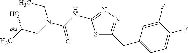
C(N(C(NC1=NN=C(CC2=CC=C(F)C(F)=C2)S1)=O)CC)C(C)O
